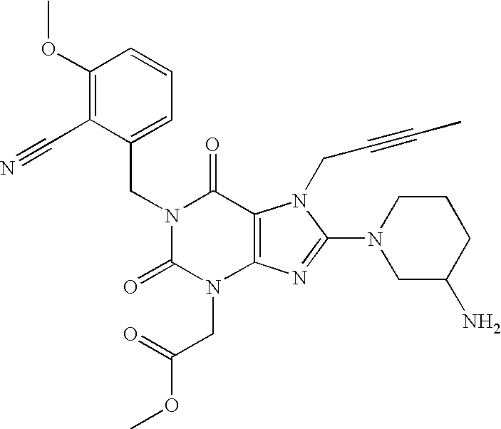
C1(OC)=C(C#N)C(CN2C(=O)N(CC(OC)=O)C3=C(C2=O)N(CC#CC)C(N2CC(N)CCC2)=N3)=CC=C1
